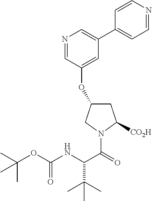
C1(OC2=CC(C3=CC=NC=C3)=CN=C2)CC([CO2H])N(C(=O)C(NC(OC(C)(C)C)=O)C(C)(C)C)C1
